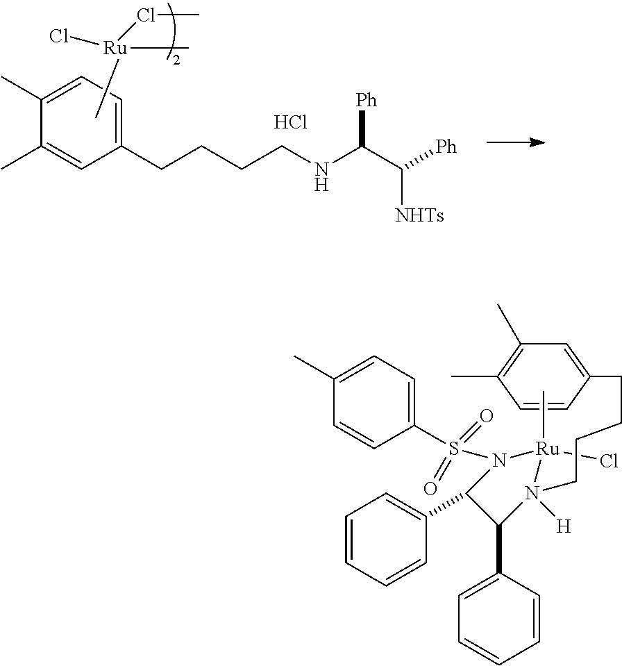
C1=C(C2C(C3=CC=CC=C3)N(S(C3=CC=C(C)C=C3)(=O)=O)[Ru](Cl)(C)N2(CCCCC2=CC(C)=C(C)C=C2)[H])C=CC=C1.C1(C)=CC=C(CCCCNC(C([Ph])[NHTs])[Ph])C=C1C.Cl.C[Ru](C)(ClC)Cl
